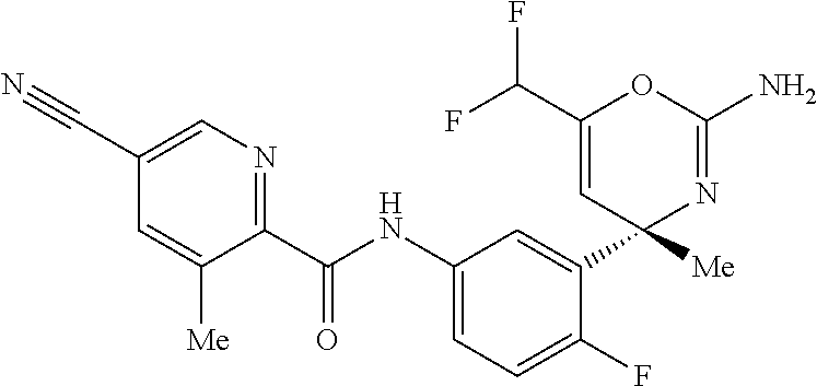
C1(C(NC2=CC=C(F)C(C3([Me])N=C(N)OC(C(F)F)=C3)=C2)=O)=NC=C(C#N)C=C1[Me]
